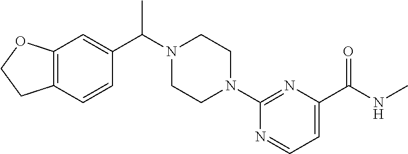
C12=C(C=CC(C(N3CCN(C4=NC(C(NC)=O)=CC=N4)CC3)C)=C1)CCO2
